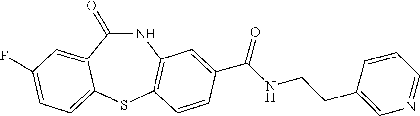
N1C(=O)C2=CC(F)=CC=C2SC2=C1C=C(C(NCCC1=CN=CC=C1)=O)C=C2
